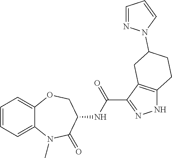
C1=CC=C2C(=C1)OCC(NC(=O)C1=NNC3=C1CC(N1N=CC=C1)CC3)C(=O)N2C
